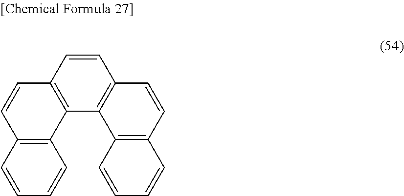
C1=CC2=C(C3=C1C=CC1=C3C=CC=C1)C1=C(C=C2)C=CC=C1
